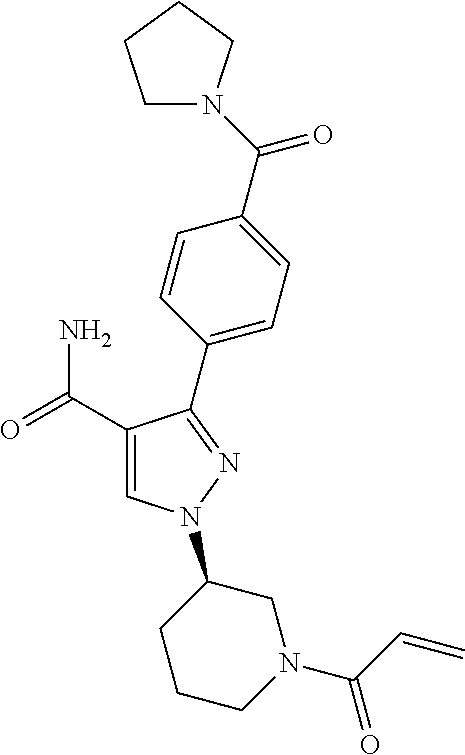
C1(C(=O)N)=CN(C2CCCN(C(C=C)=O)C2)N=C1C1=CC=C(C(=O)N2CCCC2)C=C1
